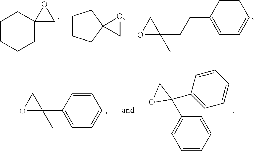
C1CC2(CCC1)CO2.C1CCC2(C1)CO2.O1C(CCC2=CC=CC=C2)(C)C1.C1=CC=CC(C2(C3=CC=CC=C3)CO2)=C1.C1(C2=CC=CC=C2)(C)CO1
